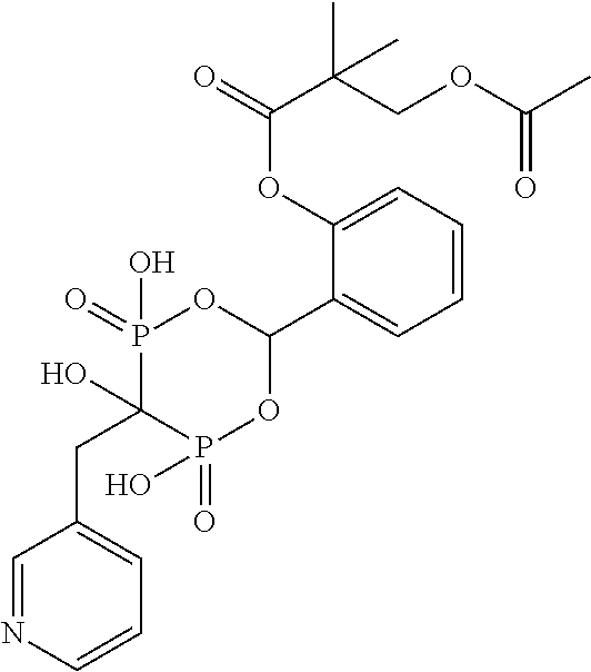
C1=CC=C(OC(=O)C(COC(C)=O)(C)C)C(C2OP(=O)(O)C(O)(CC3=CC=CN=C3)P(=O)(O)O2)=C1
